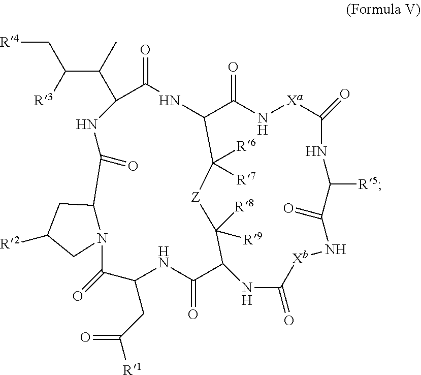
N12C(=O)C(CC(=O)[R1])NC(=O)C3NC(=O)[Xb]NC(=O)C([R5])NC(=O)[Xa]NC(=O)C(NC(=O)C(C(C)C([R3])C[R4])NC(=O)C1CC([R2])C2)C([R6])([R7])[Z]C3([R8])[R9]
